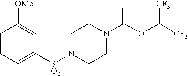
C1=CC=C([SO2]N2CCN(C(OC([CF3])[CF3])=O)CC2)C=C1[OMe]
